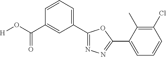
[H]OC(C1=CC(C2=NN=C(C3=CC=CC(Cl)=C3C)O2)=CC=C1)=O
